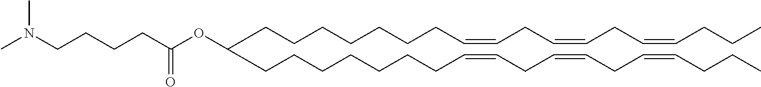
C(CCCC=CCC=CCC=CCCC)CCCC(CCCCCCCC=CCC=CCC=CCCC)OC(CCCCN(C)C)=O
